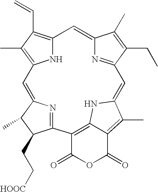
N1C2=C(C)C(C=C)=C1C=C1N=C(C=C3C(C)=C4C(=O)OC(=O)C(=C4N3)C3=NC(=C2)C(C)C3CC[HOOC])C(CC)=C1C
